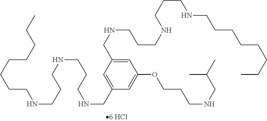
C1=C(CNCCCNCCCNCCCCCCCC)C=C(CNCCCNCCCNCCCCCCCC)C=C1OCCCNCC(C)C
